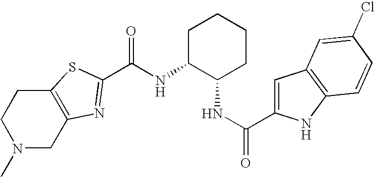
C12=C(CN(C)CC1)N=C(C(NC1C(NC(C3=CC4=C(N3)C=CC(Cl)=C4)=O)CCCC1)=O)S2
